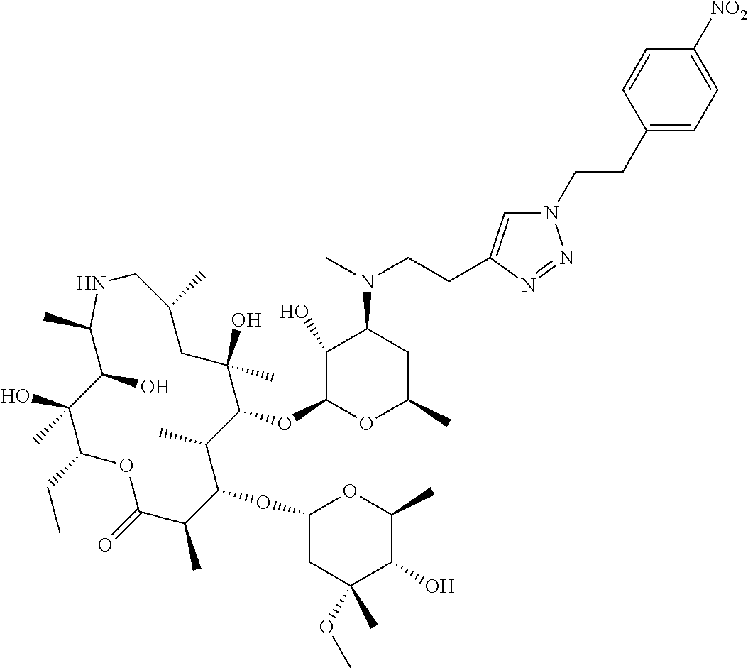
C1(O)C(OC2C(C)C(OC3CC(OC)(C)C(O)C(C)O3)C(C)C(=O)OC(CC)C(O)(C)C(O)C(C)NCC(C)CC2(O)C)OC(C)CC1N(C)CCC1=CN(CCC2=CC=C([NO2])C=C2)N=N1
